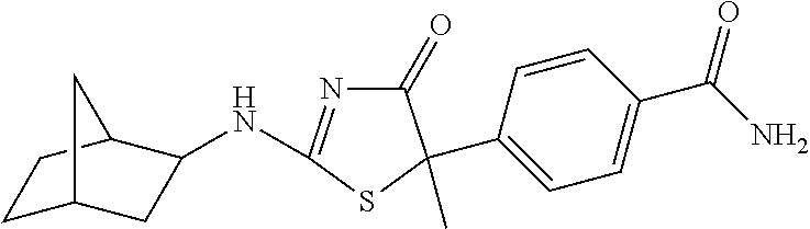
N(C1=NC(=O)C(C2=CC=C(C(N)=O)C=C2)(C)S1)C1CC2CCC1C2
